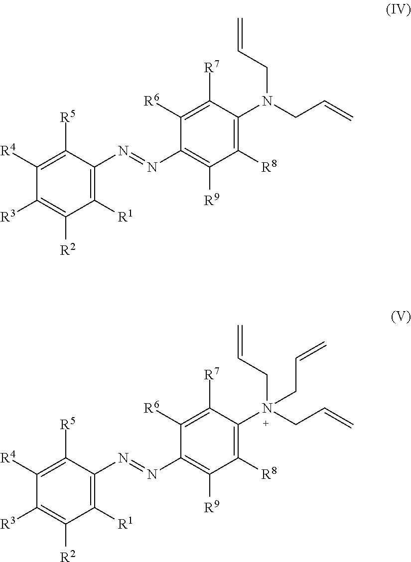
C1([R1])=C(N=NC2=C([R9])C([R8])=C(N(CC=C)CC=C)C([R7])=C2[R6])C([R5])=C([R4])C([R3])=C1[R2].C1([R1])=C(N=NC2=C([R9])C([R8])=C(N(CC=C)(CC=C)CC=C)C([R7])=C2[R6])C([R5])=C([R4])C([R3])=C1[R2]
